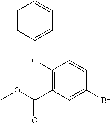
O(C1=C(C(OC)=O)C=C(Br)C=C1)C1=CC=CC=C1
